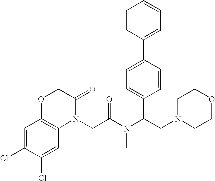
C1=C(Cl)C(Cl)=CC2=C1OCC(=O)N2CC(N(C(CN1CCOCC1)C1=CC=C(C2=CC=CC=C2)C=C1)C)=O
